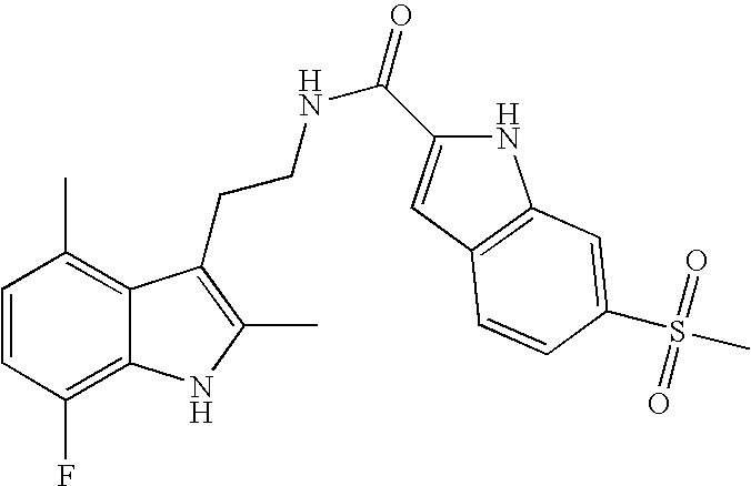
C1=CC(F)=C2C(=C1C)C(CCNC(=O)C1=CC3=C(N1)C=C(S(C)(=O)=O)C=C3)=C(C)N2
